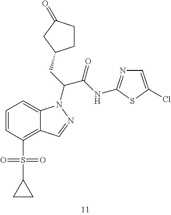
C1=CC(S(C2CC2)(=O)=O)=C2C(=C1)N(C(C(=O)NC1=NC=C(Cl)S1)CC1CCC(=O)C1)N=C2
